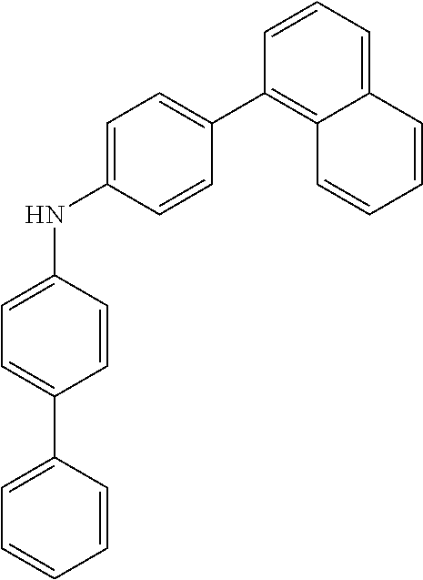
C1=CC(NC2=CC=C(C3=C4C(=CC=C3)C=CC=C4)C=C2)=CC=C1C1=CC=CC=C1
